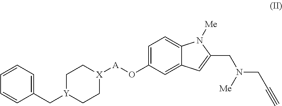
C1=CC=C(C[Y]2CC[X]([A]OC3=CC=C4C(=C3)C=C(CN(CC#C)[Me])N4[Me])CC2)C=C1
